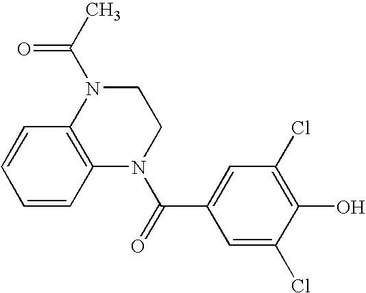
C1=CC2=C(C=C1)N(C(C)=O)CCN2C(=O)C1=CC(Cl)=C(O)C(Cl)=C1
